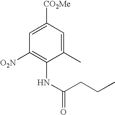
C1=C(C)C(NC(=O)CCC)=C([O2N])C=C1[CO2Me]
